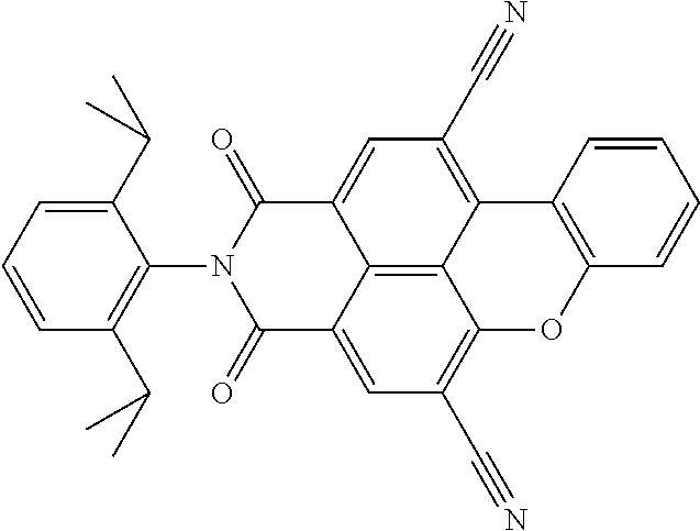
C12=CC(C#N)=C3C4=C1C(=CC(C#N)=C4C1=C(O3)C=CC=C1)C(=O)N(C1=C(C(C)C)C=CC=C1C(C)C)C2=O
